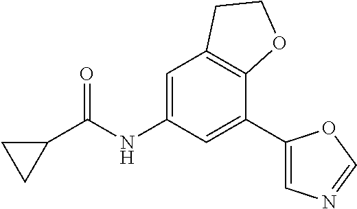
C1=C(NC(C2CC2)=O)C=C(C2=CN=CO2)C2=C1CCO2
